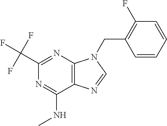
C1(C(F)(F)F)=NC2=C(C(NC)=N1)N=CN2CC1=C(F)C=CC=C1
